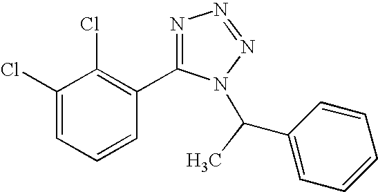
C1(Cl)=CC=CC(C2=NN=NN2C(C2=CC=CC=C2)C)=C1Cl
